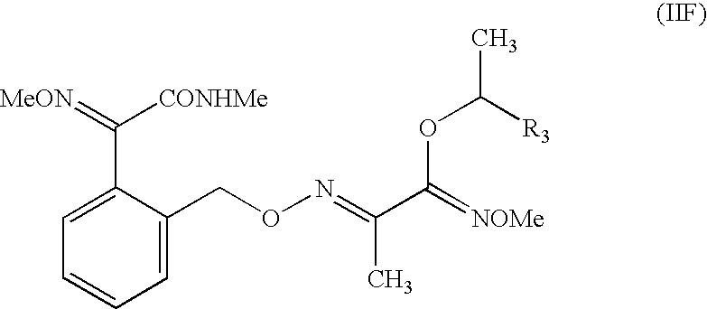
C1=C(CON=C(C(=[NOMe])OC([R3])C)C)C(C(=[MeON])[CONHMe])=CC=C1
